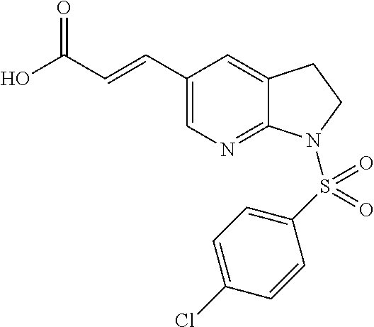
OC(C=CC1=CN=C2C(=C1)CCN2S(C1=CC=C(Cl)C=C1)(=O)=O)=O
